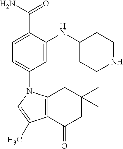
C1=C(C(N)=O)C(NC2CCNCC2)=CC(N2C3=C(C(=O)CC(C)(C)C3)C(C)=C2)=C1
